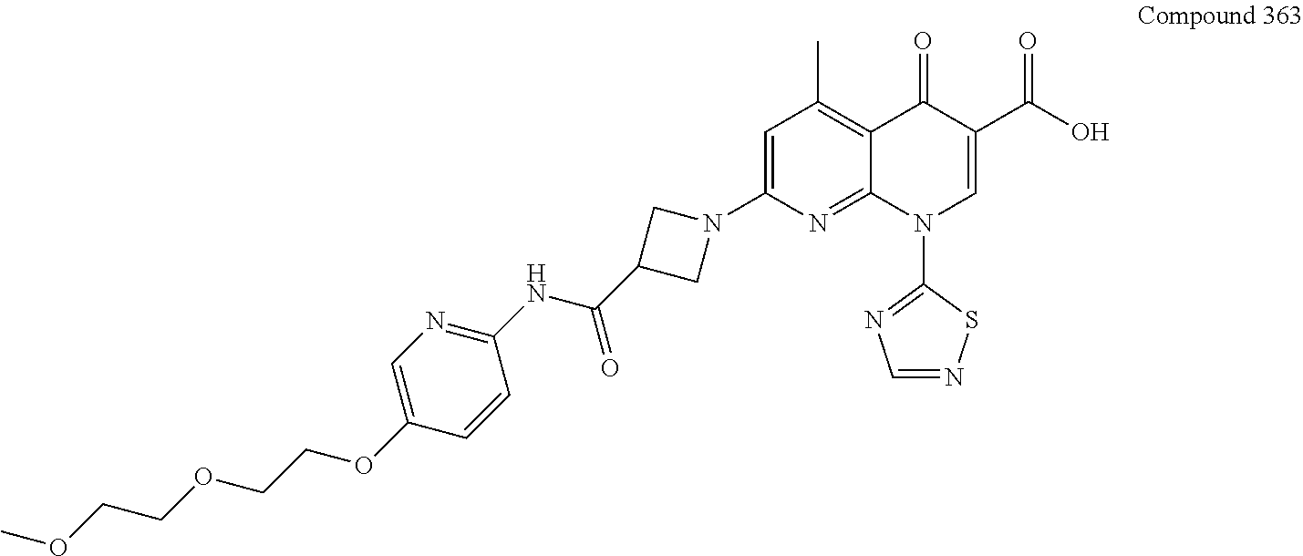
C12=C(C)C=C(N3CC(C(NC4=NC=C(OCCOCCOC)C=C4)=O)C3)N=C1N(C1=NC=NS1)C=C(C(O)=O)C2=O
